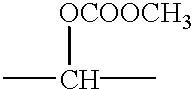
CC(C)[OCOOCH3]
